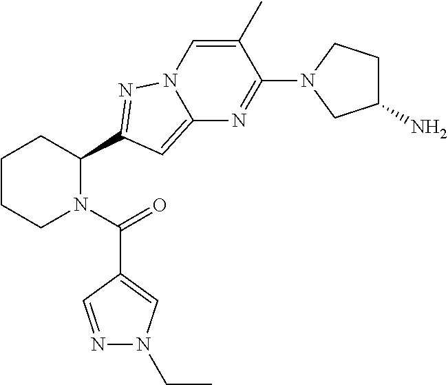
C1CCN(C(=O)C2=CN(CC)N=C2)C(C2=NN3C(=C2)N=C(N2CC(N)CC2)C(C)=C3)C1
